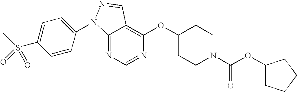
C12=NC=NC(OC3CCN(C(OC4CCCC4)=O)CC3)=C1C=NN2C1=CC=C(S(C)(=O)=O)C=C1
